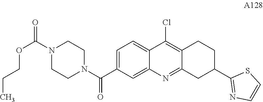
C1=C(C(N2CCN(C(=O)OCCC)CC2)=O)C=C2C(=C1)C(Cl)=C1C(=N2)CC(C2=NC=CS2)CC1
